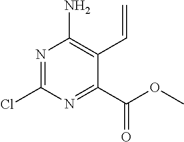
N1=C(Cl)N=C(C(OC)=O)C(C=C)=C1N
